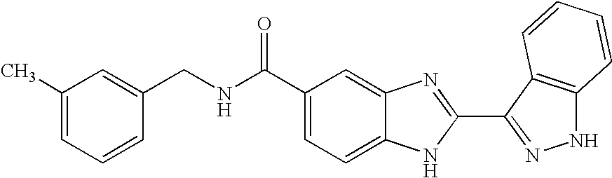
C1=C2C(=CC(C(NCC3=CC(C)=CC=C3)=O)=C1)N=C(C1=NNC3=C1C=CC=C3)N2
